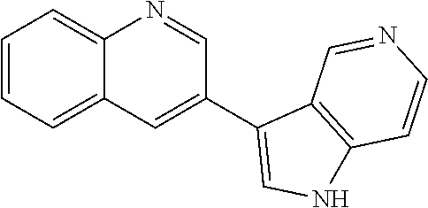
C1=CC=C2C(=C1)N=CC(C1=CNC3=C1C=NC=C3)=C2
